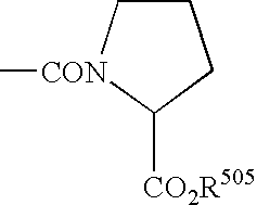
C1C[CON](C)C([CO2R505])C1
